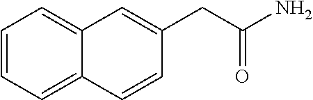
C1=CC=C2C(=C1)C=C(CC(N)=O)C=C2
